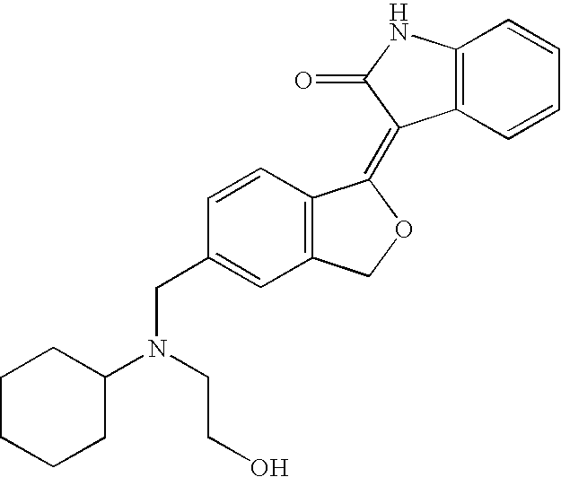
C1(CN(C2CCCCC2)CCO)=CC2=C(C=C1)C(=C1C3=C(NC1=O)C=CC=C3)OC2
